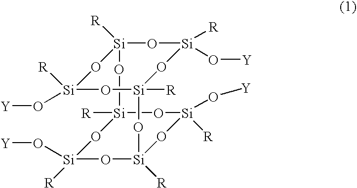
O1[Si]([R])(O[Y])O[Si]2([R])O[Si]([R])(O[Y])O[Si]1([R])O[Si]1([R])O[Si]([R])(O[Y])O[Si]([R])(O2)O[Si]([R])(O[Y])O1
